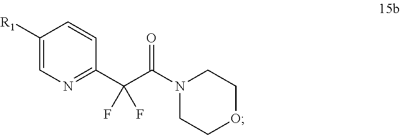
C1([R1])=CN=C(C(C(N2CCOCC2)=O)(F)F)C=C1
